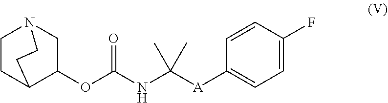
C1CC2C(OC(NC([A]C3=CC=C(F)C=C3)(C)C)=O)CN1CC2
